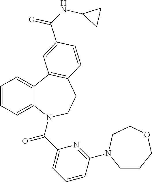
C1=CC=C2C(=C1)C1=C(CCN2C(C2=CC=CC(N3CCCOCC3)=N2)=O)C=CC(C(NC2CC2)=O)=C1
